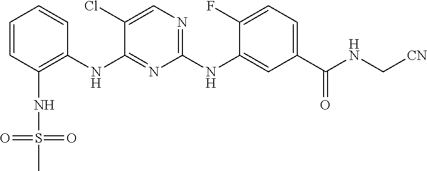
C1=CC(NS(=O)(=O)C)=C(NC2=NC(NC3=CC(C(NC[CN])=O)=CC=C3F)=NC=C2Cl)C=C1
